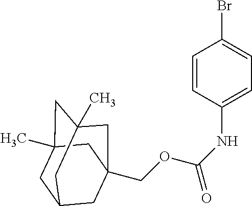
C1=CC(NC(OCC23CC4CC(C)(CC(C)(C2)C4)C3)=O)=CC=C1Br
